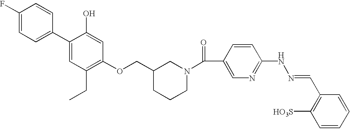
C1(F)=CC=C(C2=CC(CC)=C(OCC3CCCN(C(C4=CN=C(NN=CC5=C([HO3S])C=CC=C5)C=C4)=O)C3)C=C2O)C=C1
